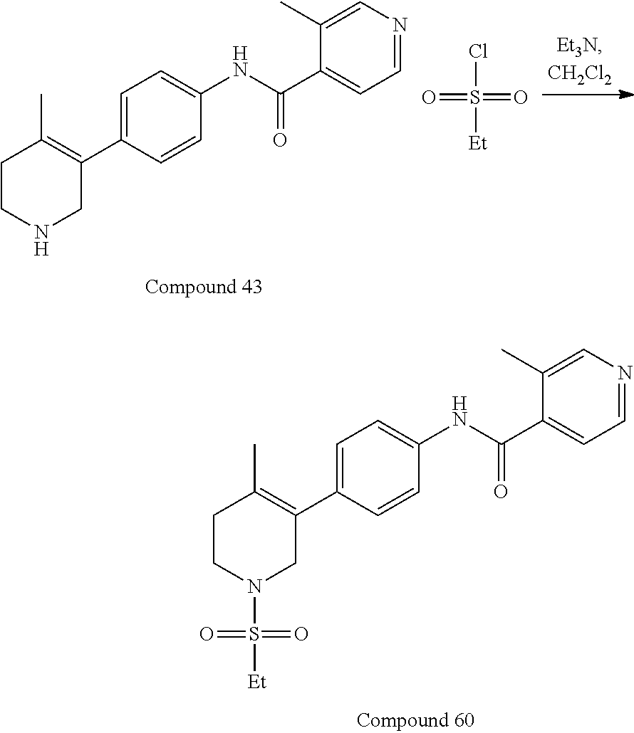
C1=C(C2=C(C)CCN(S(=O)([Et])=O)C2)C=CC(NC(C2=CC=NC=C2C)=O)=C1.C1=C(C2=C(C)CCNC2)C=CC(NC(C2=CC=NC=C2C)=O)=C1.O=S(Cl)(=O)[Et]
